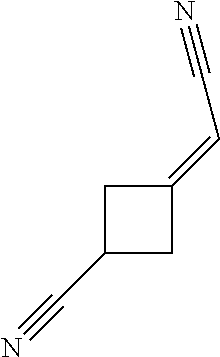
C1C(=CC#N)CC1C#N
